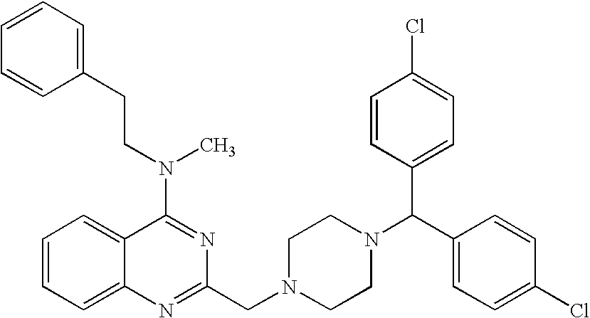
C1=CC=C2C(=C1)C(N(CCC1=CC=CC=C1)C)=NC(CN1CCN(C(C3=CC=C(Cl)C=C3)C3=CC=C(Cl)C=C3)CC1)=N2
